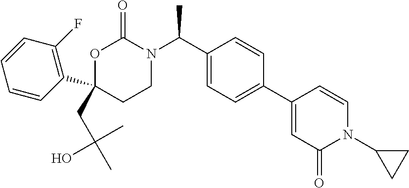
C1=CC=CC(C2(CC(C)(C)O)CCN(C(C3=CC=C(C4=CC(=O)N(C5CC5)C=C4)C=C3)C)C(=O)O2)=C1F
